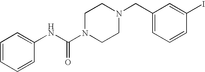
C1=CC=CC(NC(N2CCN(CC3=CC=CC(I)=C3)CC2)=O)=C1
